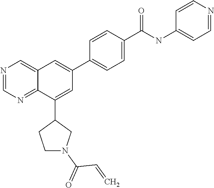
C1(C(NC2=CC=NC=C2)=O)=CC=C(C2=CC3=CN=CN=C3C(C3CCN(C(=O)C=C)C3)=C2)C=C1
